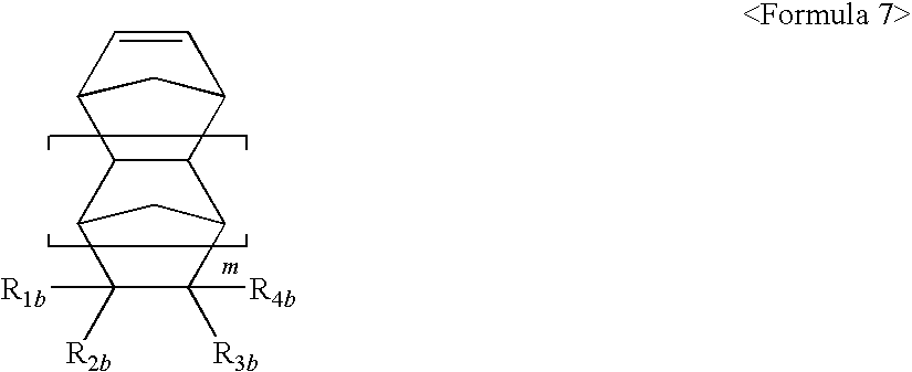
C1=CC2CC1C1C2C2C([R2b])([R1b])C([R4b])([R3b])C1C2
